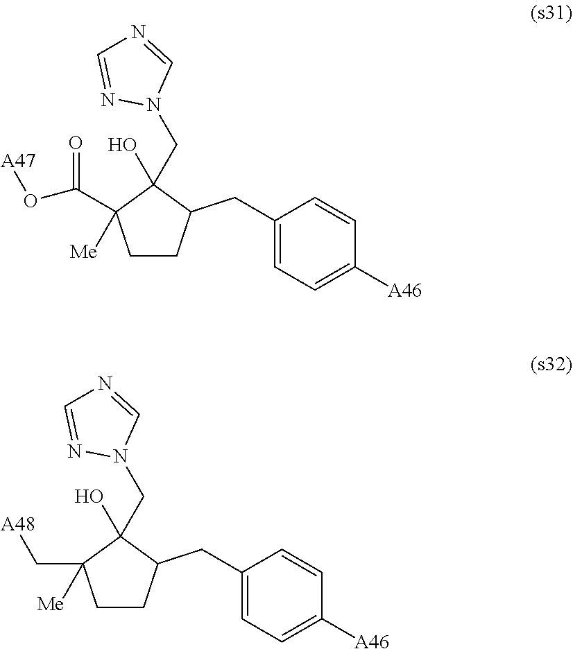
C1CC(CC2=CC=C([A46])C=C2)C(CN2C=NC=N2)(O)C1([Me])C(O[A47])=O.C1CC(CC2=CC=C([A46])C=C2)C(CN2C=NC=N2)(O)C1([Me])C[A48]
